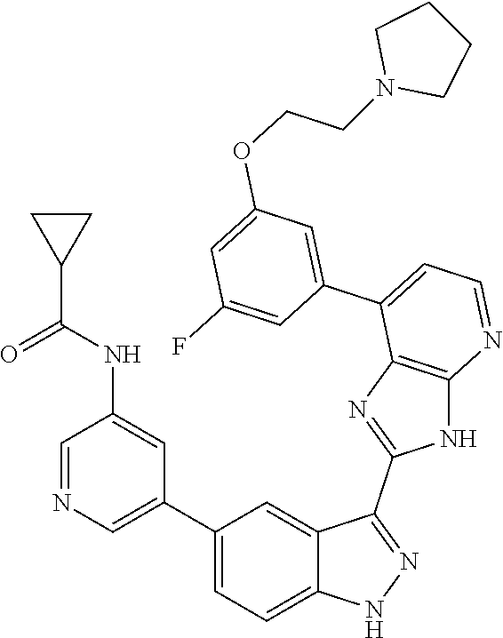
C1=NC=C(C2=CC=C3C(=C2)C(C2=NC4=C(N2)N=CC=C4C2=CC(OCCN4CCCC4)=CC(F)=C2)=NN3)C=C1NC(C1CC1)=O
